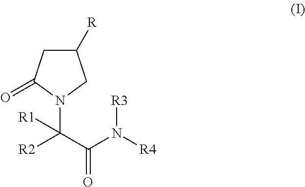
C1([R])CC(=O)N(C([R2])(C(=O)N([R3])[R4])[R1])C1
